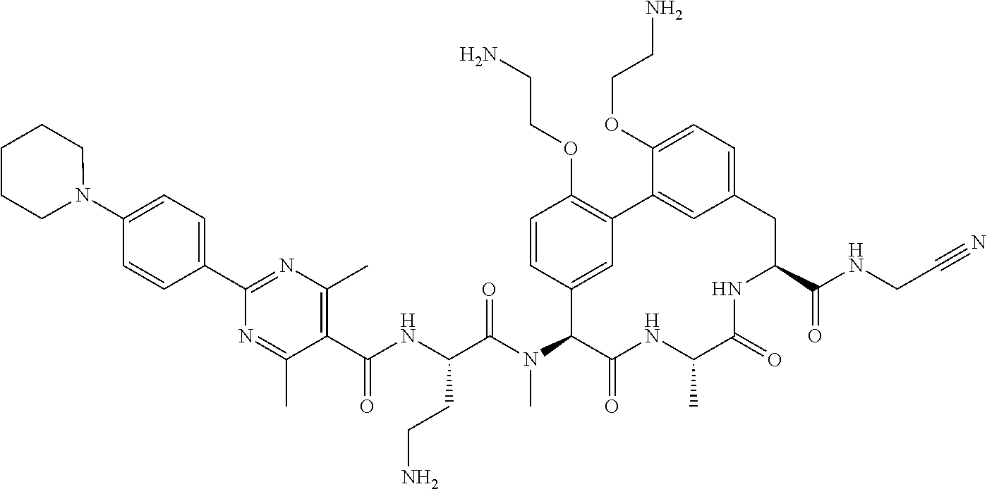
C1=CC(C2=NC(C)=C(C(NC(C(N(C3C4=CC(=C(OCCN)C=C4)C4=CC(=CC=C4OCCN)CC(C(NCC#N)=O)NC(=O)C(C)NC3=O)C)=O)CCN)=O)C(C)=N2)=CC=C1N1CCCCC1
